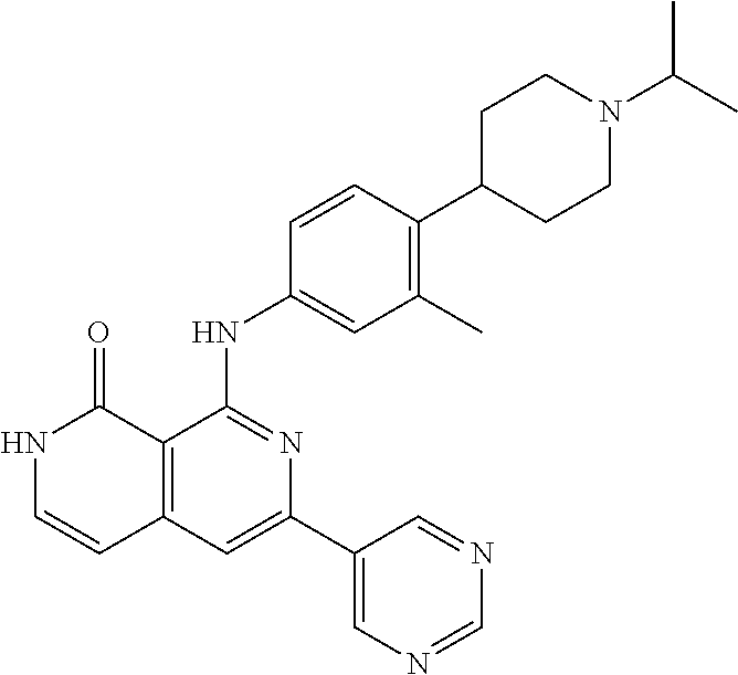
C1=CC(NC2=NC(C3=CN=CN=C3)=CC3=C2C(=O)NC=C3)=CC(C)=C1C1CCN(C(C)C)CC1
